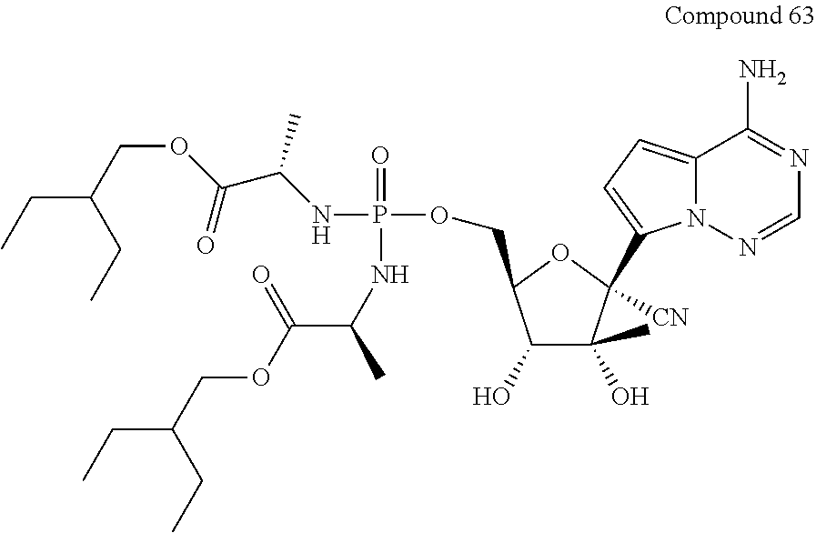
C1(O)C(C)(O)C([CN])(C2=CC=C3N2N=CN=C3N)OC1COP(=O)(NC(C(=O)OCC(CC)CC)C)NC(C(=O)OCC(CC)CC)C
